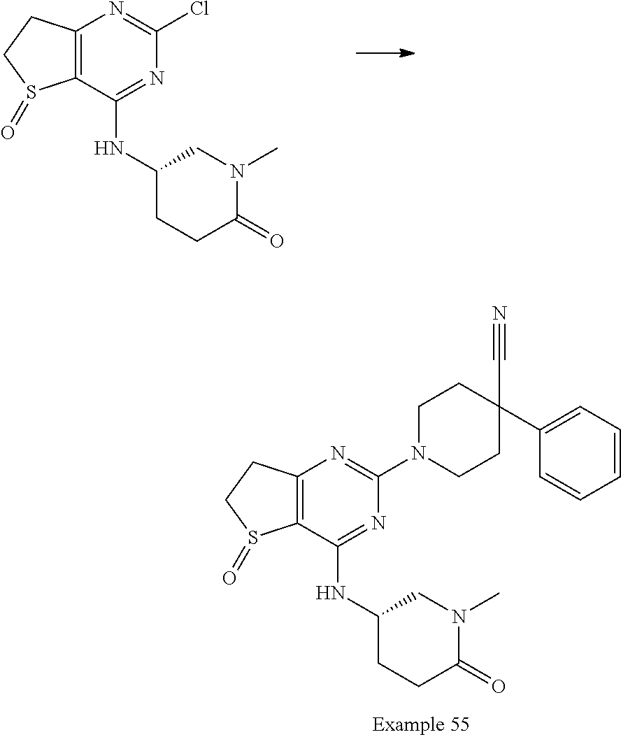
C12=C(C(NC3CCC(=O)N(C)C3)=NC(Cl)=N1)S(=O)CC2.C12=C(C(NC3CCC(=O)N(C)C3)=NC(N3CCC(C4=CC=CC=C4)(C#N)CC3)=N1)S(=O)CC2
